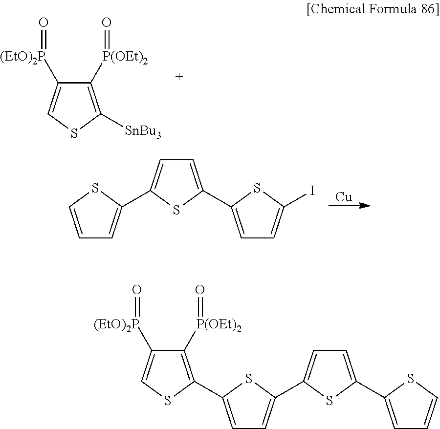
C1([P(OEt)2]=O)=C([SnBu3])SC=C1[(EtO)2P]=O.[Cu].C1=CSC(C2=CC=C(C3=CC=C(I)S3)S2)=C1.C1([P(OEt)2]=O)=C(C2=CC=C(C3=CC=C(C4=CC=CS4)S3)S2)SC=C1[(EtO)2P]=O
